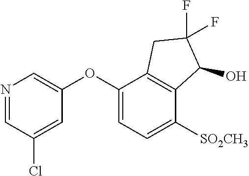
N1=CC(Cl)=CC(OC2=CC=C([SO2CH3])C3=C2CC(F)(F)C3O)=C1
